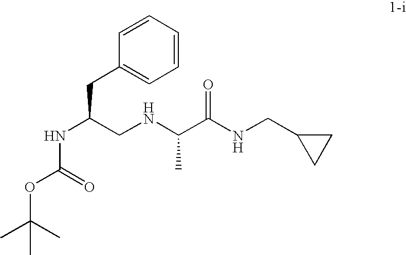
N(C(CNC(C(NCC1CC1)=O)C)CC1=CC=CC=C1)C(OC(C)(C)C)=O
